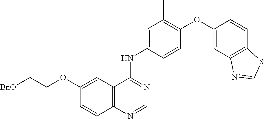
C12=C(C(NC3=CC(C)=C(OC4=CC5=C(C=C4)SC=N5)C=C3)=NC=N1)C=C(OCC[BnO])C=C2
